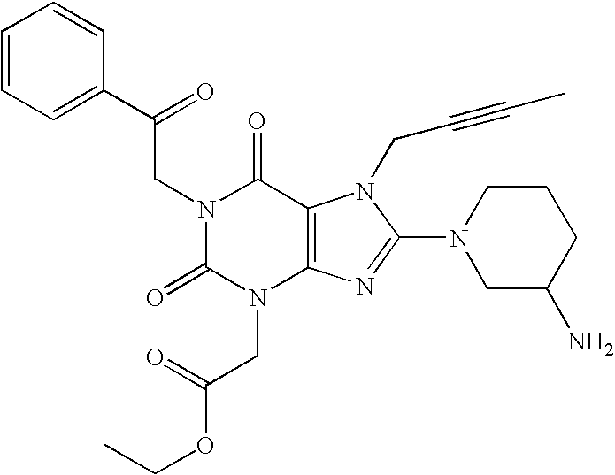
C1=CC=CC=C1C(CN1C(=O)N(CC(OCC)=O)C2=C(C1=O)N(CC#CC)C(N1CC(N)CCC1)=N2)=O
